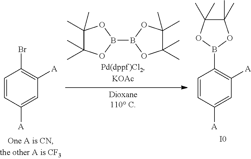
B1(B2OC(C)(C)C(C)(C)O2)OC(C)(C)C(C)(C)O1.C1=CC([A])=CC([A])=C1Br.C1=CC([A])=CC([A])=C1B1OC(C)(C)C(C)(C)O1.[I0]
